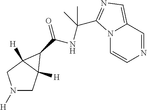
N1([H])CC2([H])C([H])(C1)C2C(=O)NC(C)(C)C1=NC=C2C=NC=CN21
